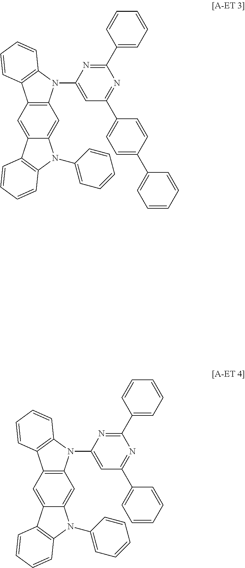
C12=CC3=C(C=C1N(C1=CC=CC=C1)C1=C2C=CC=C1)N(C1=CC(C2=CC=C(C4=CC=CC=C4)C=C2)=NC(C2=CC=CC=C2)=N1)C1=C3C=CC=C1.C12=CC3=C(C=C1N(C1=CC=CC=C1)C1=C2C=CC=C1)N(C1=CC(C2=CC=CC=C2)=NC(C2=CC=CC=C2)=N1)C1=C3C=CC=C1
